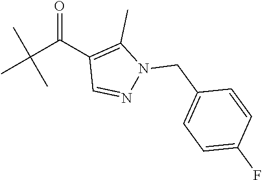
C(C(C1=C(C)N(CC2=CC=C(F)C=C2)N=C1)=O)(C)(C)C
